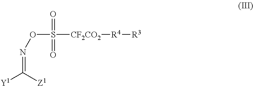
O(S(=O)(=O)[CF2CO2][R4][R3])N=C([Y1])[Z1]
